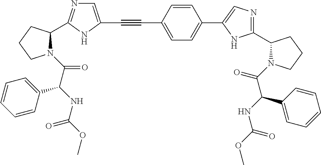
C(#CC1=CC=C(C2=CN=C(C3N(C(=O)C(NC(OC)=O)C4=CC=CC=C4)CCC3)N2)C=C1)C1=CN=C(C2N(C(C(NC(=O)OC)C3=CC=CC=C3)=O)CCC2)N1
